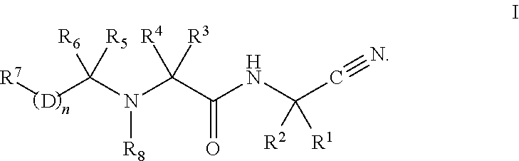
[R7][D]C(N(C(C(NC(C#N)([R2])[R1])=O)([R4])[R3])[R8])([R6])[R5]
